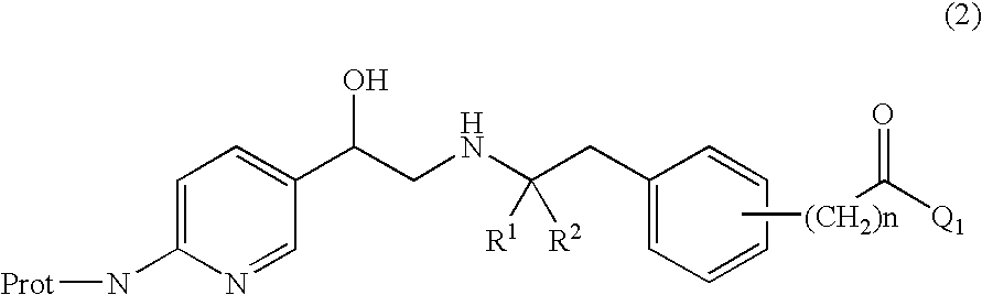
C1=C(N[Prot])N=CC(C(CNC(CC2=CC=CC=C2)([R1])[R2])O)=C1.C[(CH2)n]C([Q1])=O
